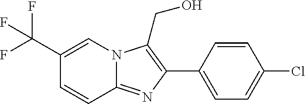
C1(C2=C(CO)N3C(=N2)C=CC(C(F)(F)F)=C3)=CC=C(Cl)C=C1
